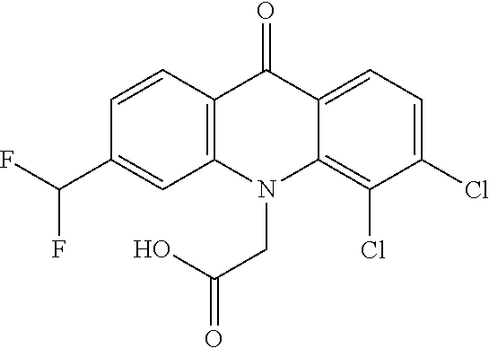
C12=C(N(CC(O)=O)C3=C(Cl)C(Cl)=CC=C3C1=O)C=C(C(F)F)C=C2
